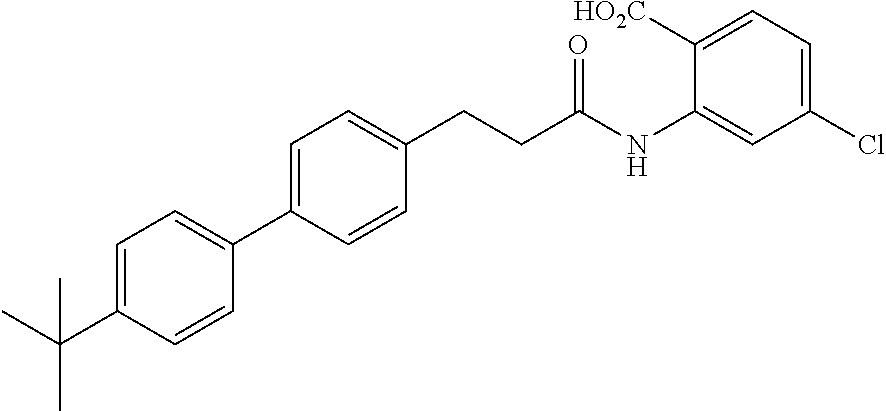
C1=C(C2=CC=C(C(C)(C)C)C=C2)C=CC(CCC(NC2=CC(Cl)=CC=C2[HO2C])=O)=C1
